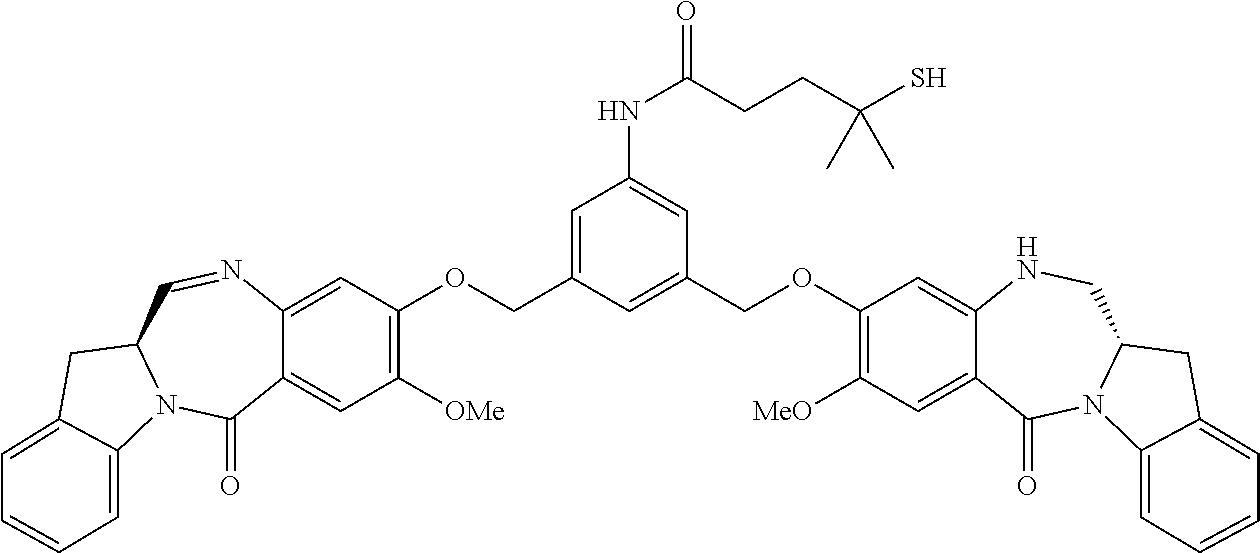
C1=C(COC2=C([OMe])C=C3C(=C2)N=CC2N(C3=O)C3=CC=CC=C3C2)C=C(COC2=C([MeO])C=C3C(=C2)NCC2N(C3=O)C3=CC=CC=C3C2)C=C1NC(=O)CCC(S)(C)C
